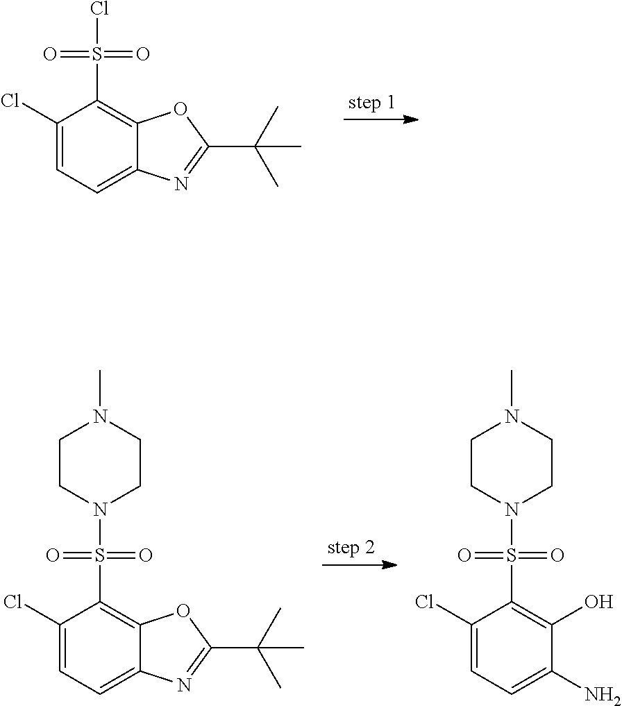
C1(Cl)=CC=C2C(=C1S(=O)(=O)Cl)OC(C(C)(C)C)=N2.C1(Cl)=CC=C2C(=C1S(=O)(=O)N1CCN(C)CC1)OC(C(C)(C)C)=N2.C1(Cl)=CC=C(N)C(O)=C1S(=O)(=O)N1CCN(C)CC1
